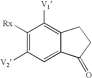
C1([Rx])=C([V2])C=C2C(=C1[V1])CCC2=O
